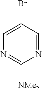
N1=CC(Br)=CN=C1[NMe2]
